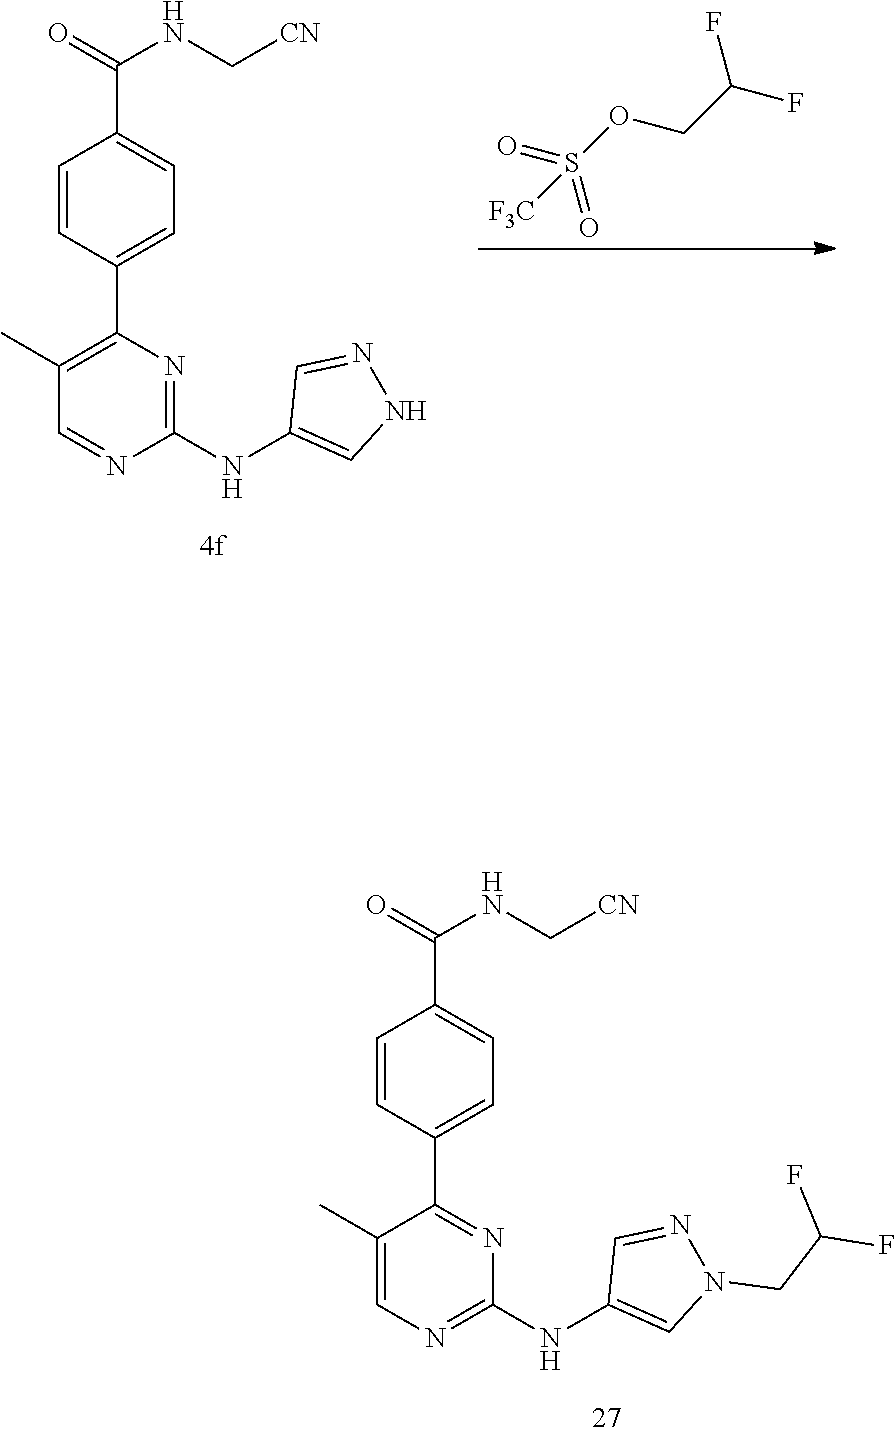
C1(NC2=CN(CC(F)F)N=C2)=NC=C(C)C(C2=CC=C(C(NC[CN])=O)C=C2)=N1.C1(NC2=CNN=C2)=NC(C2=CC=C(C(=O)NC[CN])C=C2)=C(C)C=N1.O=S(OCC(F)F)(=O)[F3C]
